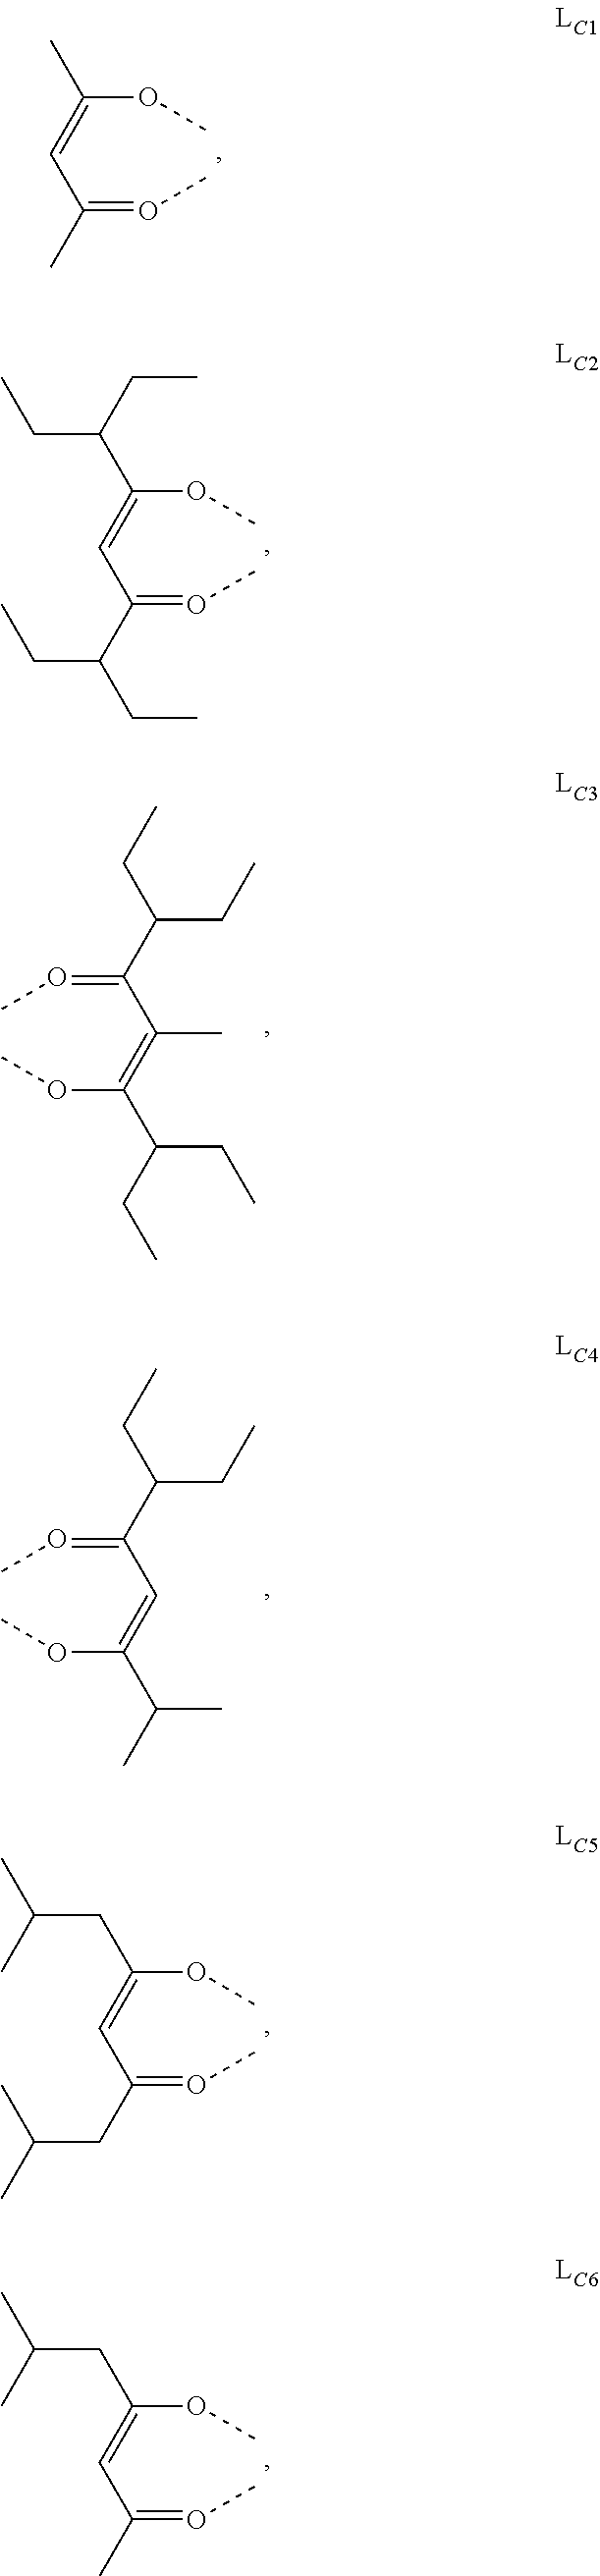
C(C(=OC)C)=C(OC)C.C(C(=OC)C(CC)CC)=C(OC)C(CC)CC.C(=C(OC)C(CC)CC)(C(=OC)C(CC)CC)C.C(=C(OC)C(C)C)C(=OC)C(CC)CC.C(C(=OC)CC(C)C)=C(OC)CC(C)C.C(C(=OC)C)=C(OC)CC(C)C
